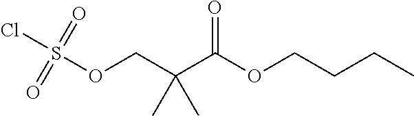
ClS(=O)(=O)OCC(C(OCCCC)=O)(C)C
